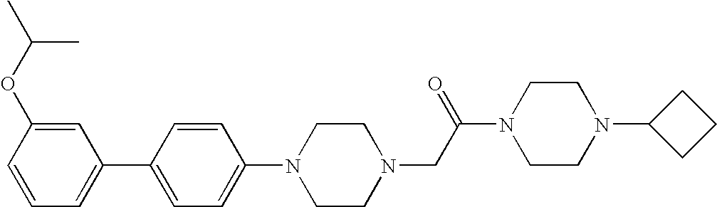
N1(C2=CC=C(C3=CC=CC(OC(C)C)=C3)C=C2)CCN(CC(N2CCN(C3CCC3)CC2)=O)CC1
